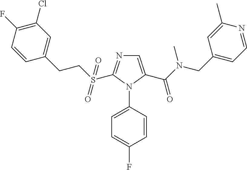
C1=C(C(N(CC2=CC=NC(C)=C2)C)=O)N(C2=CC=C(F)C=C2)C(S(CCC2=CC(Cl)=C(F)C=C2)(=O)=O)=N1
